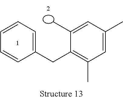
C1=C(CC2=C(C)C=C(C)C=C2C)C=CC=C1
